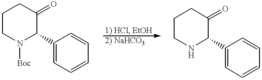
C1CN([Boc])C(C2=CC=CC=C2)C(=O)C1.C1CNC(C2=CC=CC=C2)C(=O)C1
